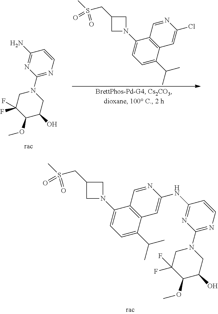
C1=C(C(C)C)C2=C(C(N3CC(CS(C)(=O)=O)C3)=C1)C=NC(Cl)=C2.C1(N2CC(F)(F)C(OC)C(O)C2)=NC=CC(N)=N1.C1=C(C(C)C)C2=C(C(N3CC(CS(C)(=O)=O)C3)=C1)C=NC(NC1=NC(N3CC(F)(F)C(OC)C(O)C3)=NC=C1)=C2
